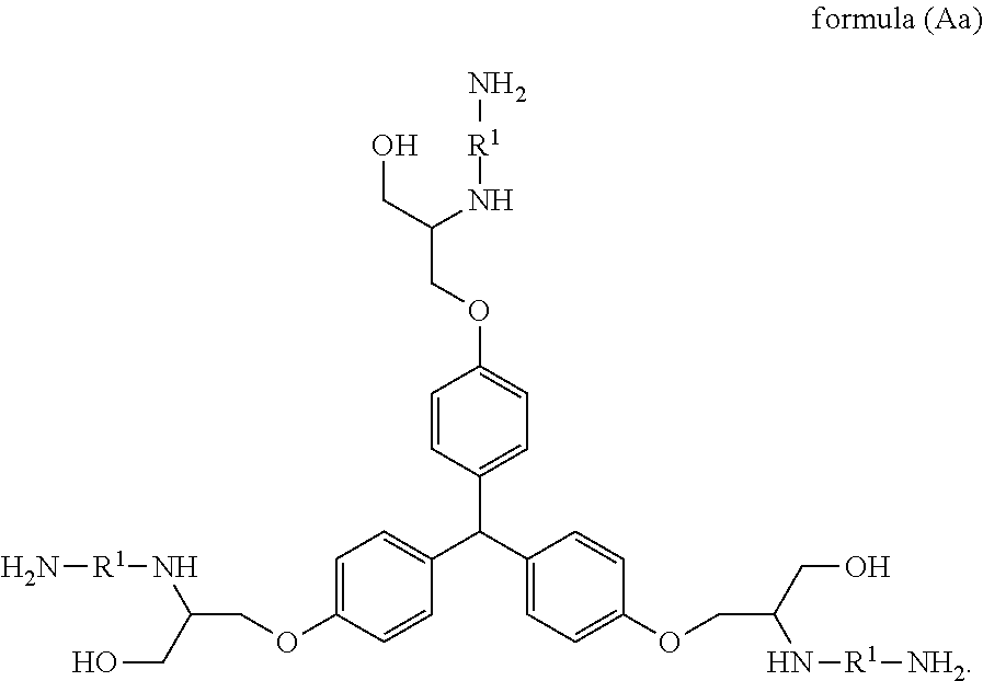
C1(C(C2=CC=C(OCC(CO)N[R1][NH2])C=C2)C2=CC=C(OCC(N[R1]N)CO)C=C2)=CC=C(OCC(CO)N[R1]N)C=C1
